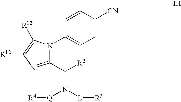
C1=C([CN])C=CC(N2C(C([R2])N([L][R3])[Q][R4])=NC([R12])=C2[R12])=C1
